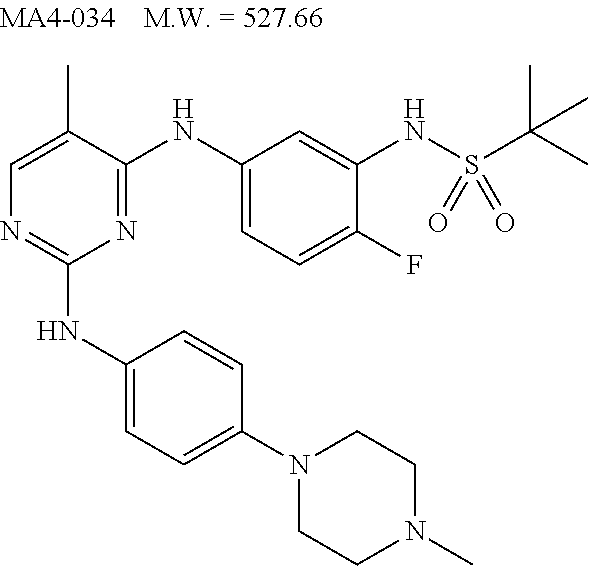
N1=C(NC2=CC=C(F)C(NS(C(C)(C)C)(=O)=O)=C2)C(C)=CN=C1NC1=CC=C(N2CCN(C)CC2)C=C1
